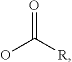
OC([R])=O
